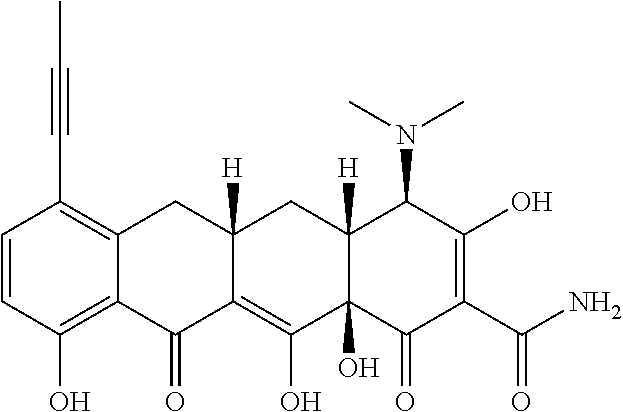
C1=CC(O)=C2C(=C1C#CC)CC1([H])C(=C(O)C3(O)C([H])(C1)C(N(C)C)C(O)=C(C(N)=O)C3=O)C2=O
